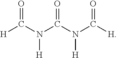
[H]C(N(C(N(C([H])=O)[H])=O)[H])=O
